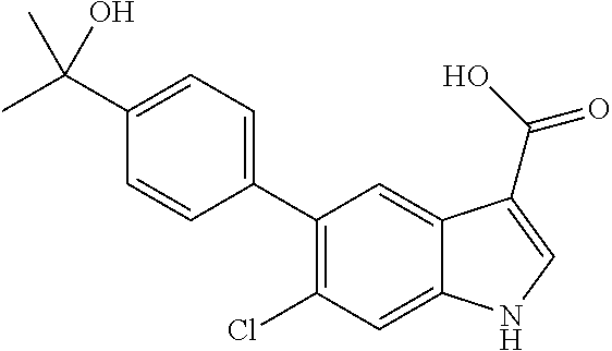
C(C1=CC=C(C2=C(Cl)C=C3C(=C2)C(C(O)=O)=CN3)C=C1)(C)(C)O
